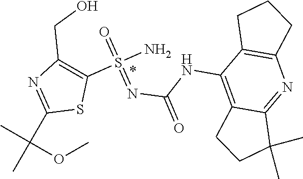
C(OC)(C)(C1=NC(CO)=C(S(N)(=O)=NC(NC2=C3C(=NC4=C2CCC4)C(C)(C)CC3)=O)S1)C
